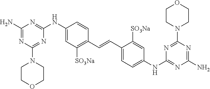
N1=C(N)N=C(NC2=CC([SO3Na])=C(C=CC3=CC=C(NC4=NC(N)=NC(N5CCOCC5)=N4)C=C3[SO3Na])C=C2)N=C1N1CCOCC1
